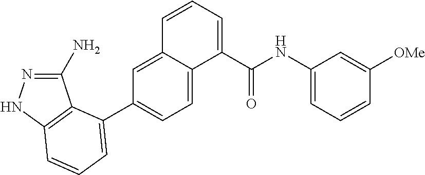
C1(N)=NNC2=C1C(C1=CC=C3C(=C1)C=CC=C3C(NC1=CC=CC([OMe])=C1)=O)=CC=C2
